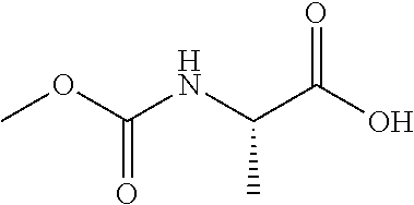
COC(NC(C(O)=O)C)=O
